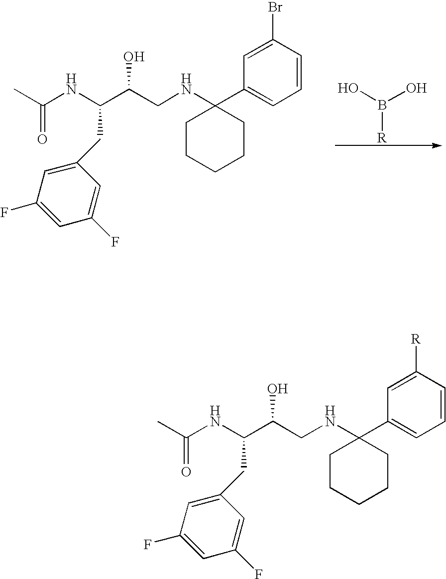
N(C(C(CNC1(C2=CC=CC([R])=C2)CCCCC1)O)CC1=CC(F)=CC(F)=C1)C(C)=O.N(C(C(CNC1(C2=CC=CC(Br)=C2)CCCCC1)O)CC1=CC(F)=CC(F)=C1)C(C)=O.OB(O)[R]
